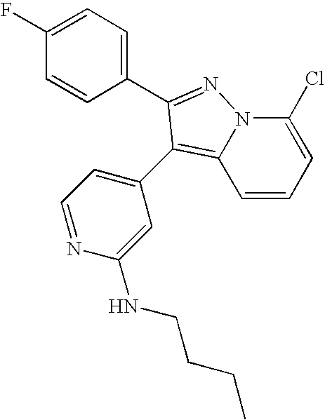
C1=CC=C(Cl)N2C1=C(C1=CC=NC(NCCCC)=C1)C(C1=CC=C(F)C=C1)=N2
